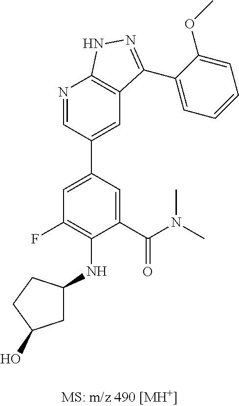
C1=C(C(N(C)C)=O)C(NC2CC(O)CC2)=C(F)C=C1C1=CC2=C(N=C1)NN=C2C1=CC=CC=C1OC
